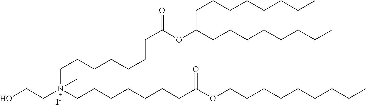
C(CO)N(CCCCCCCC(OC(CCCCCCCC)CCCCCCCC)=O)(CCCCCCCC(=O)OCCCCCCCCC)C.[I-]
